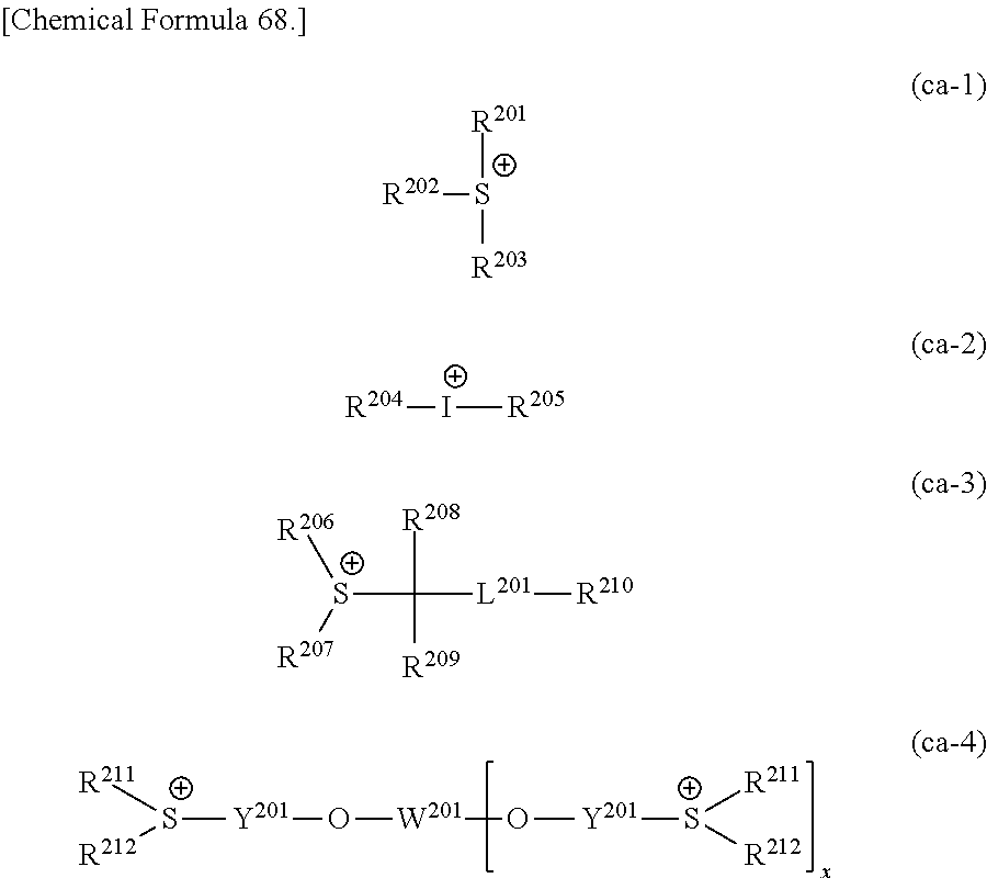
[S+]([Y201]O[W201]O[Y201][S+]([R211])[R212])([R212])[R211].[R202][S+]([R203])[R201].[R204][I+][R205].[S+](C([L201][R210])([R208])[R209])([R207])[R206]
